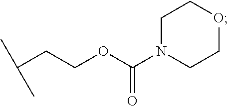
C(CCOC(N1CCOCC1)=O)(C)C
